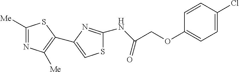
C1(NC(=O)COC2=CC=C(Cl)C=C2)=NC(C2=C([Me])N=C([Me])S2)=CS1
